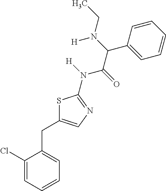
C1(Cl)=CC=CC=C1CC1=CN=C(N(C(C(C2=CC=CC=C2)N([H])CC)=O)[H])S1
